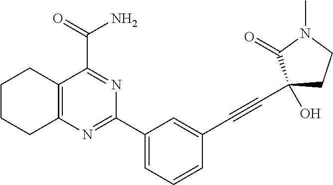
C12=C(N=C(C3=CC=CC(C#CC4(O)CCN(C)C4=O)=C3)N=C1C(=O)N)CCCC2
